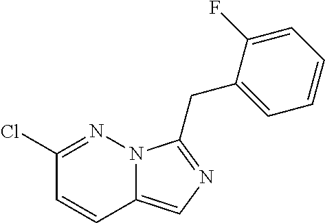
C1(Cl)=NN2C(=CN=C2CC2=CC=CC=C2F)C=C1
